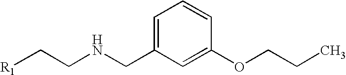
C(CNCC1=CC=CC(OCCC)=C1)[R1]
